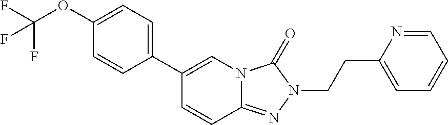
C1=CC2=NN(CCC3=CC=CC=N3)C(=O)N2C=C1C1=CC=C(OC(F)(F)F)C=C1
